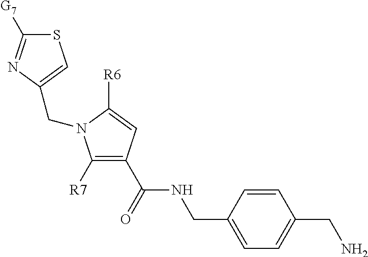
C1([R7])=C(C(NCC2=CC=C(CN)C=C2)=O)C=C([R6])N1CC1=CSC([G7])=N1
